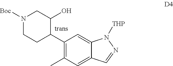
C1(C2C(O)CN([Boc])CC2)=C(C)C=C2C(=C1)N([THP])N=C2
